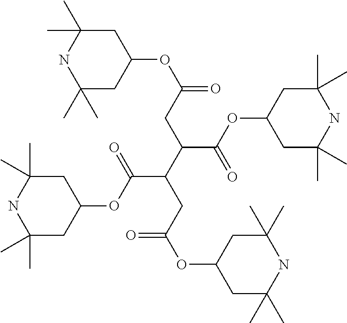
C1(C)(C)CC(OC(C(C(C(=O)OC2CC(C)(C)NC(C)(C)C2)CC(OC2CC(C)(C)NC(C)(C)C2)=O)CC(OC2CC(C)(C)NC(C)(C)C2)=O)=O)CC(C)(C)N1
